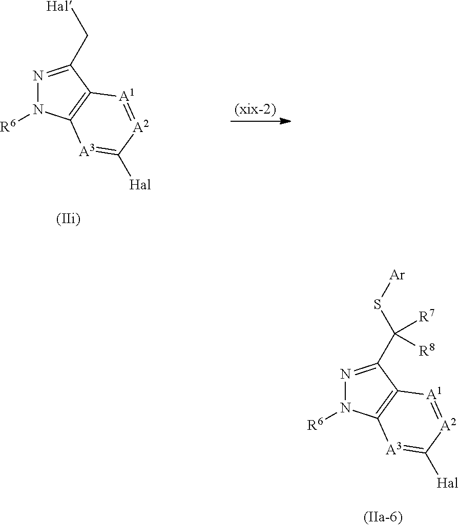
N1=C(C[Hal])C2=C(N1[R6])[A3]=C([Hal])[A2]=[A1]2.N1=C(C(S[Ar])([R7])[R8])C2=C(N1[R6])[A3]=C([Hal])[A2]=[A1]2
